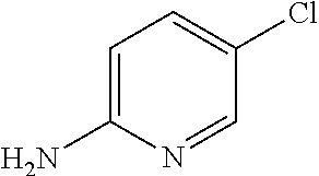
C1=C(N)N=CC(Cl)=C1
